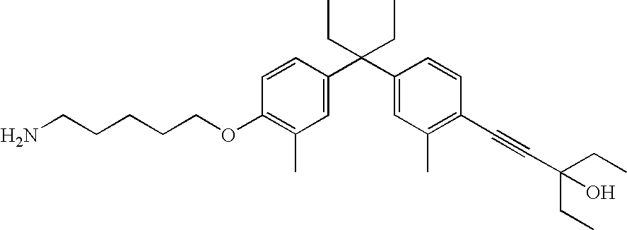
C1=CC(C(C2=CC(C)=C(C#CC(CC)(CC)O)C=C2)(CC)CC)=CC(C)=C1OCCCCCN
